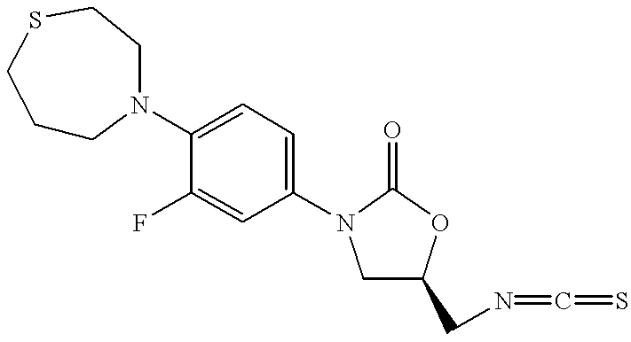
C1CN(C2=CC=C(N3CC(CN=C=S)OC3=O)C=C2F)CCSC1
